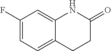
C1(F)=CC=C2C(=C1)NC(=O)CC2
